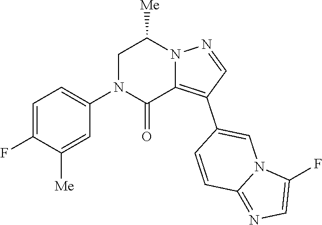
C1=CC(C2=C3C(=O)N(C4=CC=C(F)C([Me])=C4)CC([Me])N3N=C2)=CN2C1=NC=C2F
